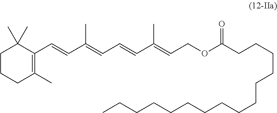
C1CCC(C)=C(C=CC(=CC=CC(=CCOC(CCCCCCCCCCCCCCC)=O)C)C)C1(C)C
